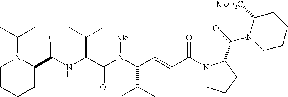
N(C(C(N(C(C(C)C)C=C(C)C(N1CCCC1C(=O)N1CCCCC1[MeO2C])=O)[Me])=O)C(C)(C)C)C(C1N(C(C)C)CCCC1)=O
